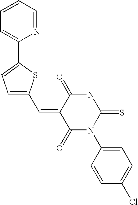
C(=C1C(=O)N(C2=CC=C(Cl)C=C2)C(=S)NC1=O)C1=CC=C(C2=CC=CC=N2)S1
